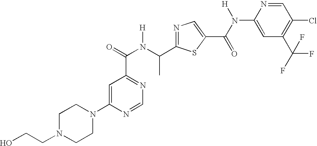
C1=NC(N2CCN(CCO)CC2)=CC(C(=O)N(C(C2=NC=C(C(N(C3=CC(C(F)(F)F)=C(Cl)C=N3)[H])=O)S2)C)[H])=N1
